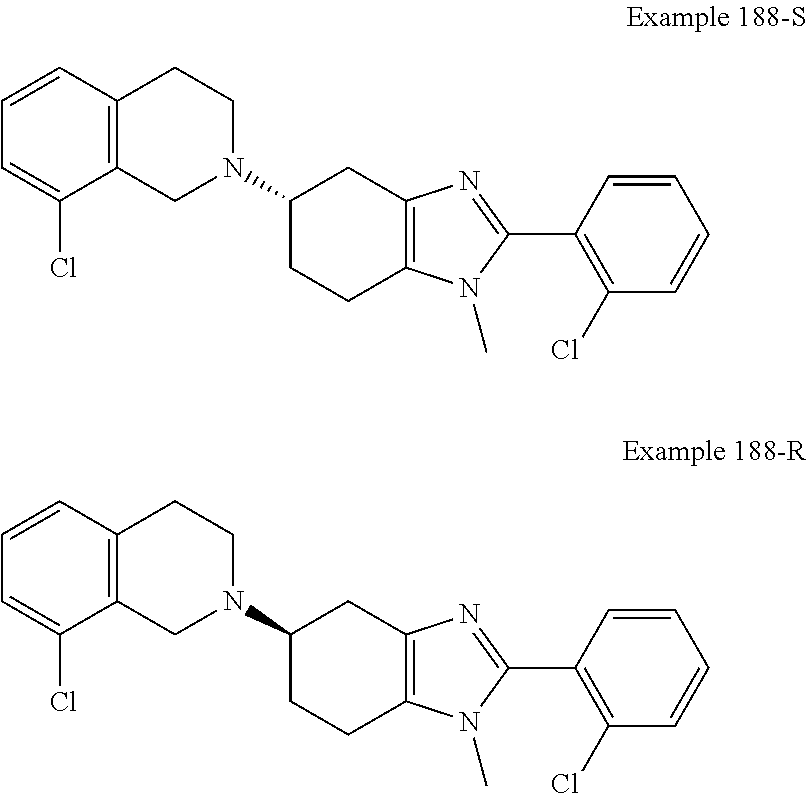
C12=C(N(C)C(C3=C(Cl)C=CC=C3)=N1)CCC(N1CCC3=C(C1)C(Cl)=CC=C3)C2.C12=C(N(C)C(C3=C(Cl)C=CC=C3)=N1)CCC(N1CCC3=C(C1)C(Cl)=CC=C3)C2
